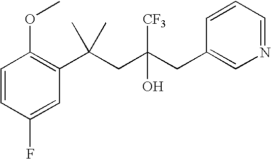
C1=CC(F)=CC(C(CC(CC2=CN=CC=C2)([CF3])O)(C)C)=C1OC
